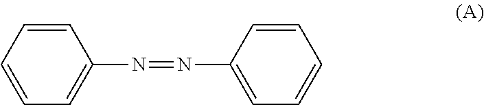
C1=CC=CC=C1N=NC1=CC=CC=C1
